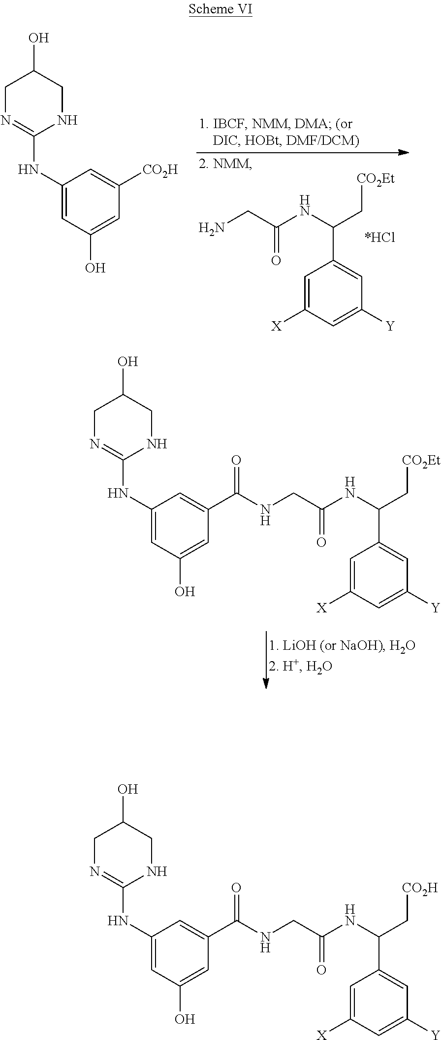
C1N=C(NC2=CC(O)=CC(C(NCC(NC(C[CO2Et])C3=CC([Y])=CC([X])=C3)=O)=O)=C2)NCC1O.C1=C([X])C=C([Y])C=C1C(C[CO2Et])NC(CN)=O.C1N=C(NC2=CC(O)=CC([CO2H])=C2)NCC1O.C1N=C(NC2=CC(O)=CC(C(NCC(NC(C[CO2H])C3=CC([Y])=CC([X])=C3)=O)=O)=C2)NCC1O
